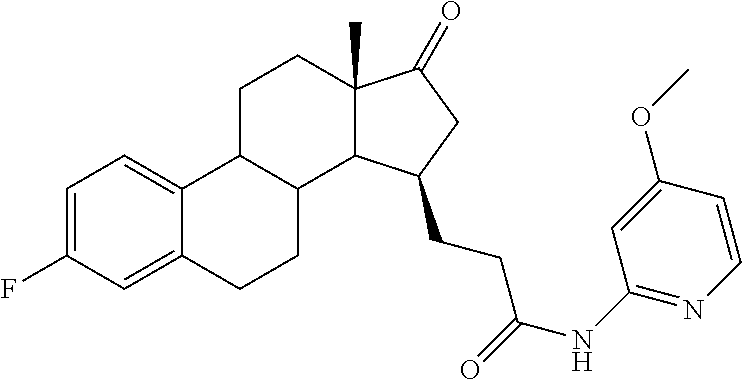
C1=C(F)C=C2C(=C1)C1C(CC2)C2C(C)(CC1)C(=O)CC2CCC(NC1=NC=CC(OC)=C1)=O
